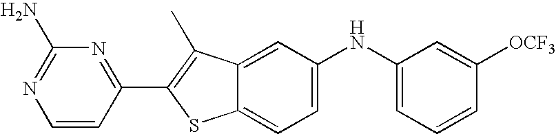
C1=CC(C2=C(C)C3=CC(NC4=CC=CC([OCF3])=C4)=CC=C3S2)=NC(N)=N1
